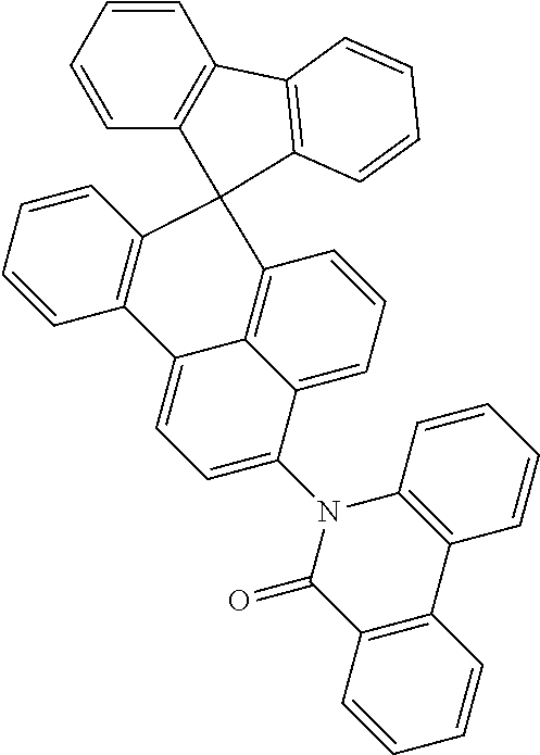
C1=CC=CC2=C1C1=C(C=CC=C1)C21C2=C3C(=CC=C2)C(N2C(=O)C4=C(C5=C2C=CC=C5)C=CC=C4)=CC=C3C2=C1C=CC=C2
